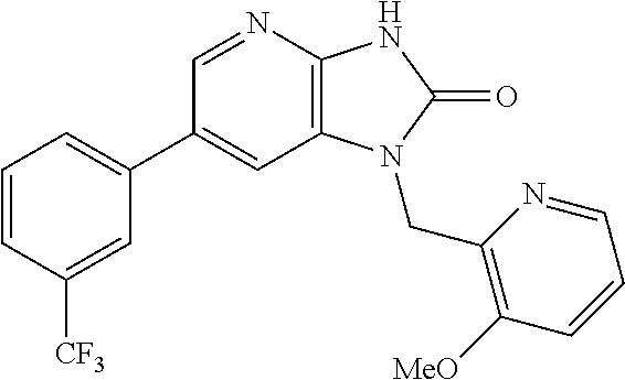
C1(C2=CC=CC([CF3])=C2)=CC2=C(N=C1)NC(=O)N2CC1=C([MeO])C=CC=N1
